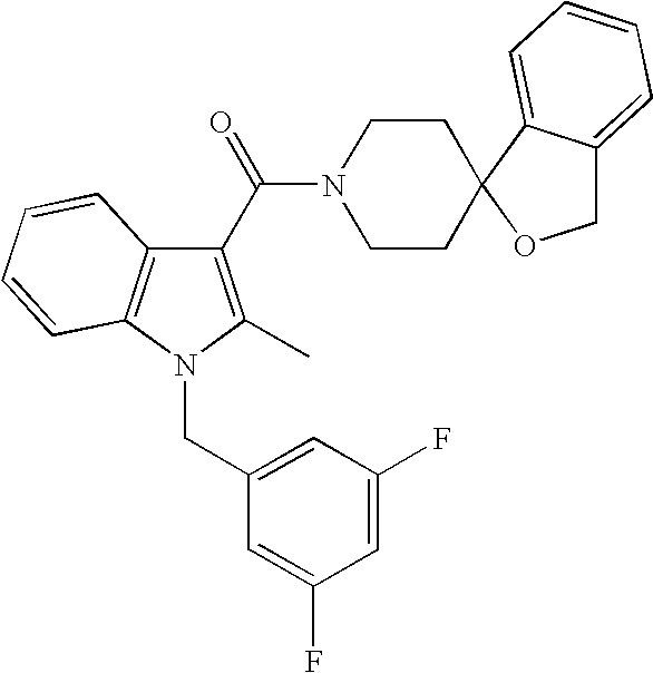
C1(C(=O)N2CCC3(CC2)C2=CC=CC=C2CO3)=C(C)N(CC2=CC(F)=CC(F)=C2)C2=C1C=CC=C2
